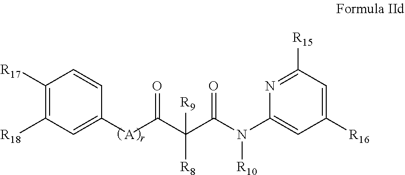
C1=C([A]C(C(C(N(C2=CC([R16])=CC([R15])=N2)[R10])=O)([R9])[R8])=O)C=CC([R17])=C1[R18]
